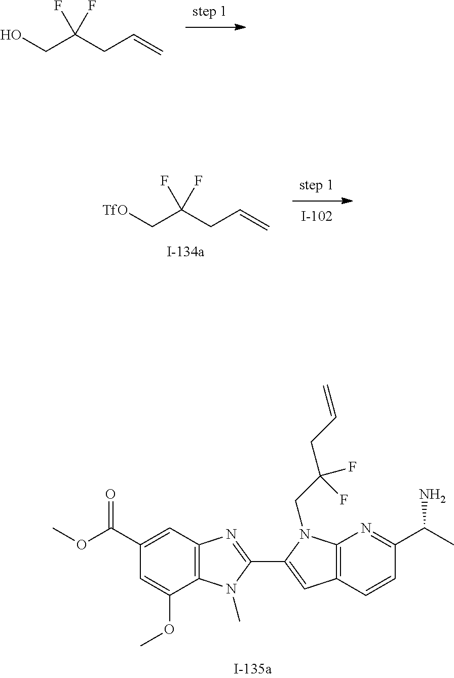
OCC(CC=C)(F)F.[TfO]CC(CC=C)(F)F.C12=C(C=CC(C(C)N)=N1)C=C(C1=NC3=C(C(OC)=CC(C(OC)=O)=C3)N1C)N2CC(CC=C)(F)F
